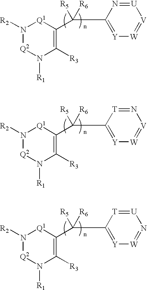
N1([R2])[Q2]N([R1])C([R3])=C(C(C2=[Y][W]=[V][U]=N2)([R5])[R6])[Q1]1.N1([R2])[Q2]N([R1])C([R3])=C(C(C2=[Y][W]=[V]N=[T]2)([R5])[R6])[Q1]1.N1([R2])[Q2]N([R1])C([R3])=C(C(C2=[Y][W]=N[U]=[T]2)([R5])[R6])[Q1]1
